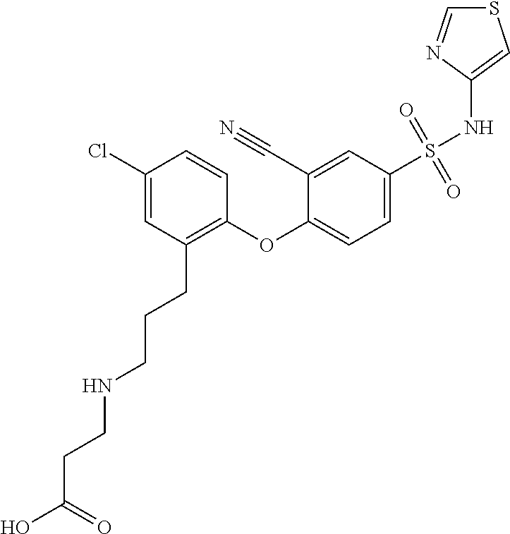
C1(Cl)=CC(CCCNCCC(O)=O)=C(OC2=CC=C(S(NC3=CSC=N3)(=O)=O)C=C2C#N)C=C1
